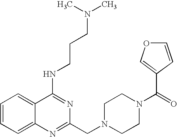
C1=CC=C2C(=C1)C(NCCCN(C)C)=NC(CN1CCN(C(C3=COC=C3)=O)CC1)=N2
